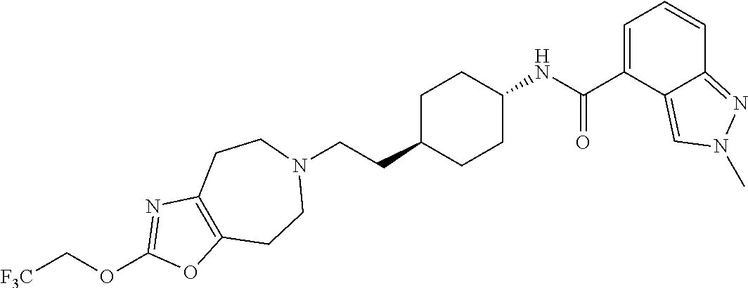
C1C(CCN2CCC3=C(CC2)OC(OC[F3C])=N3)CCC(NC(C2=CC=CC3=NN(C)C=C23)=O)C1
